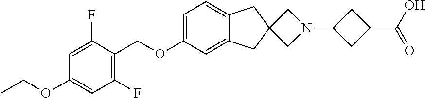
C1=C(OCC2=C(F)C=C(OCC)C=C2F)C=C2C(=C1)CC1(C2)CN(C2CC(C(O)=O)C2)C1
